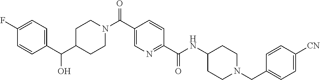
C1CN(C(C2=CN=C(C(=O)NC3CCN(CC4=CC=C([CN])C=C4)CC3)C=C2)=O)CCC1C(C1=CC=C(F)C=C1)O
